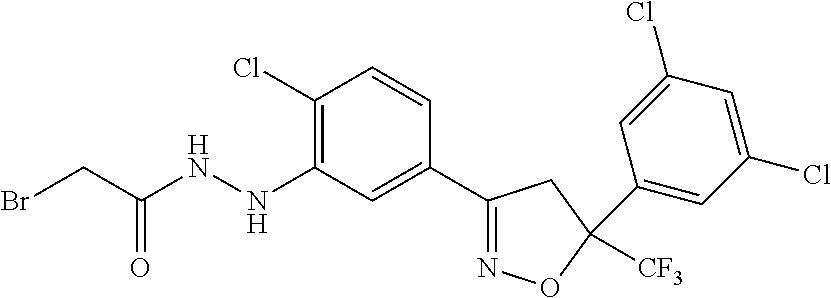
C1(Cl)=C(NNC(CBr)=O)C=C(C2=NOC(C3=CC(Cl)=CC(Cl)=C3)([CF3])C2)C=C1
